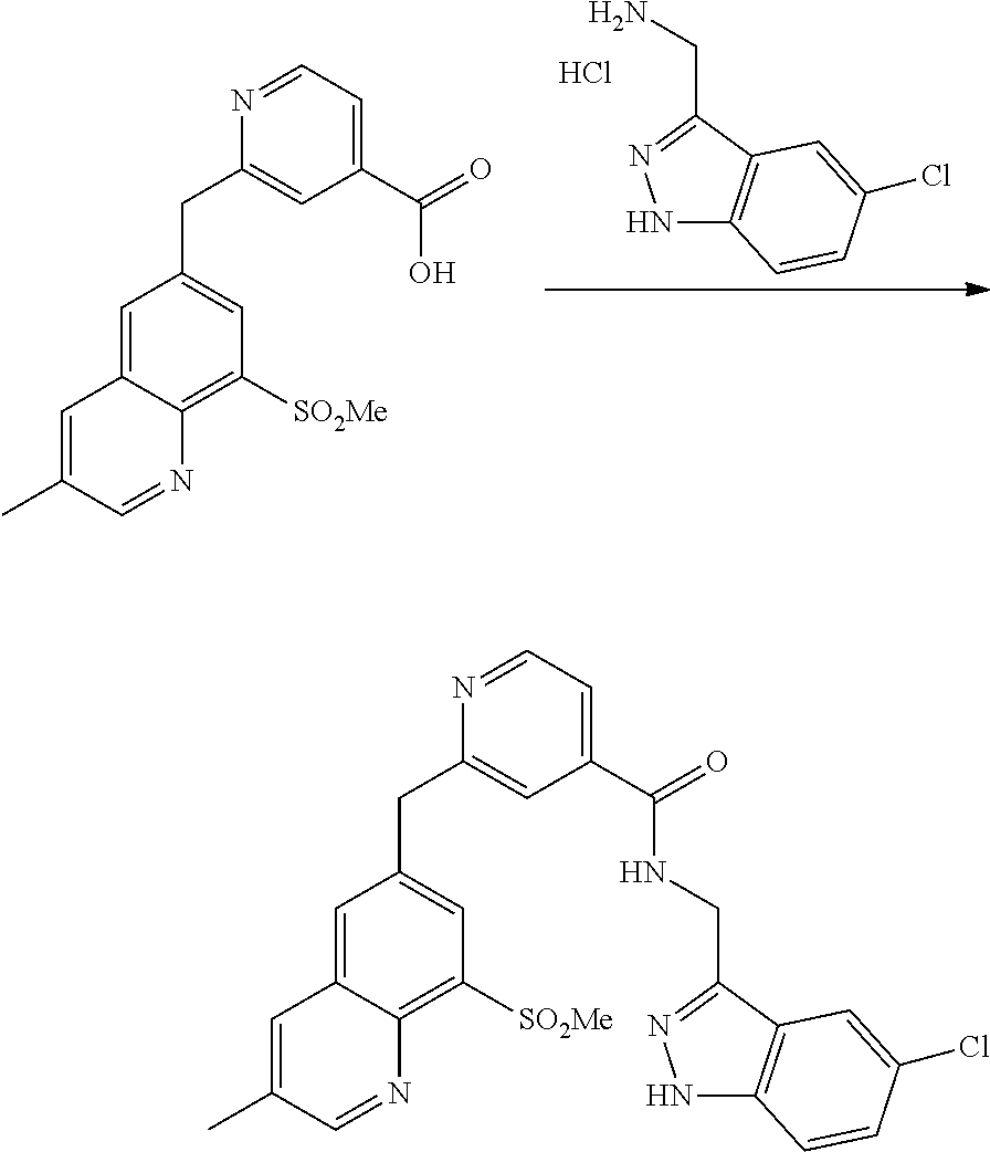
Cl.C1(CN)=NNC2=C1C=C(Cl)C=C2.C1=C2C(=C([SO2Me])C=C1CC1=CC(C(=O)O)=CC=N1)N=CC(C)=C2.C1=C2C(=C([SO2Me])C=C1CC1=CC(C(=O)NCC3=NNC4=C3C=C(Cl)C=C4)=CC=N1)N=CC(C)=C2
